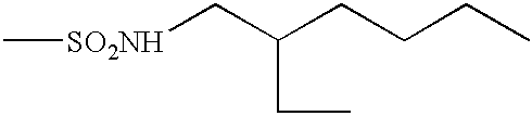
C[SO2NH]CC(CCCC)CC
